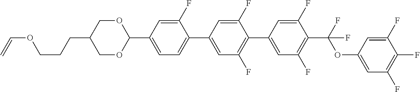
C(CC1COC(C2=CC=C(C3=CC(F)=C(C4=CC(F)=C(C(F)(OC5=CC(F)=C(F)C(F)=C5)F)C(F)=C4)C(F)=C3)C(F)=C2)OC1)COC=C
